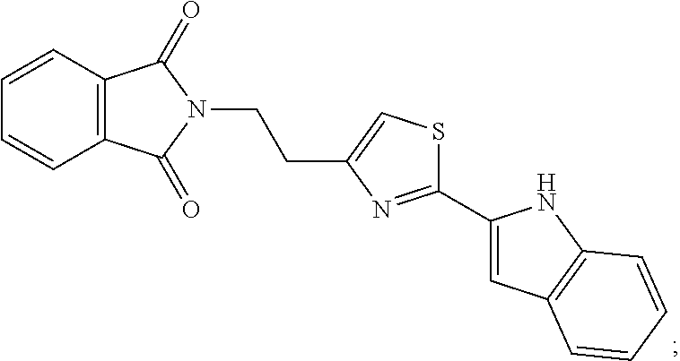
C12=C(C=CC=C1)C(=O)N(CCC1=CSC(C3=CC4=C(N3)C=CC=C4)=N1)C2=O
